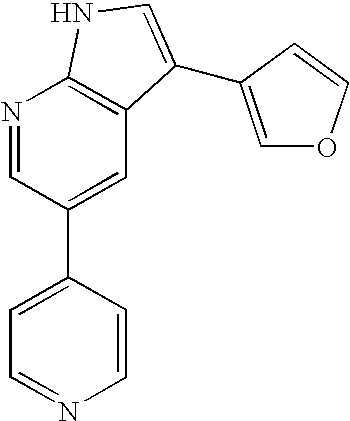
C1=CC(C2=CC3=C(N=C2)NC=C3C2=COC=C2)=CC=N1
